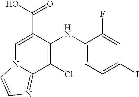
C1(NC2=C(Cl)C3=NC=CN3C=C2C(O)=O)=CC=C(I)C=C1F
